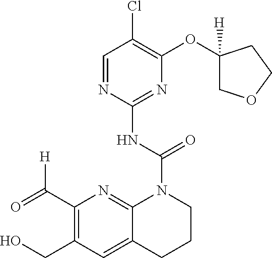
C1(C(=O)[H])=C(CO)C=C2C(=N1)N(C(NC1=NC(OC3([H])COCC3)=C(Cl)C=N1)=O)CCC2
